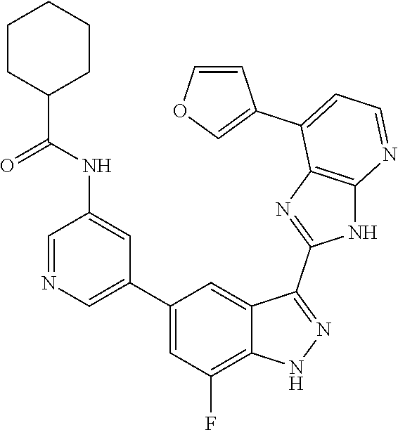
C1=NC=C(C2=CC(F)=C3C(=C2)C(C2=NC4=C(N2)N=CC=C4C2=COC=C2)=NN3)C=C1NC(=O)C1CCCCC1
